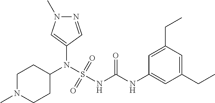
C1(N(S(NC(NC2=CC(CC)=CC(CC)=C2)=O)(=O)=O)C2CCN(C)CC2)=CN(C)N=C1
